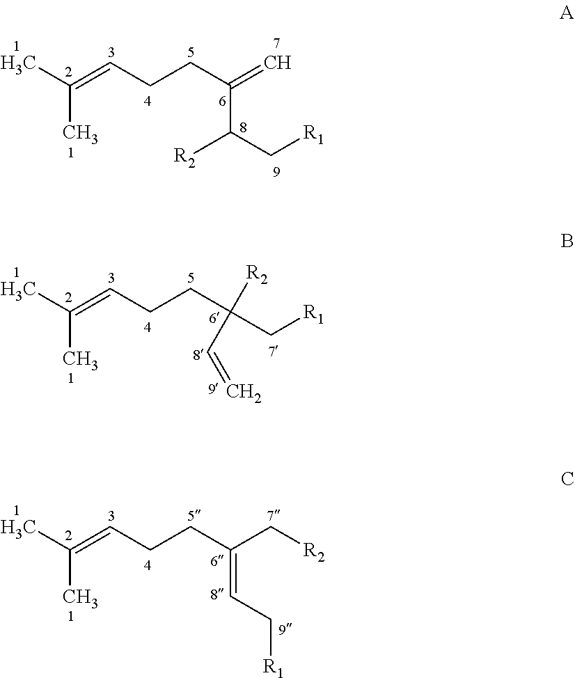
CC(=CCCC(=C)C([R2])C[R1])C.CC(=CCCC(C[R1])([R2])C=C)C.CC(=CCCC(C[R2])=CC[R1])C
